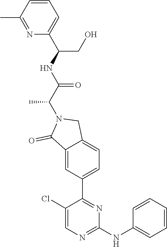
C1(NC2=CC=CC=C2)=NC=C(Cl)C(C2=CC=C3C(=C2)C(=O)N(C(C(NC(C2=CC=CC(C)=N2)CO)=O)C)C3)=N1
